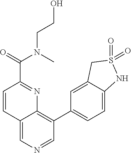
C1=CC2=CN=CC(C3=CC=C4C(=C3)CS(=O)(=O)N4)=C2N=C1C(N(CCO)C)=O
